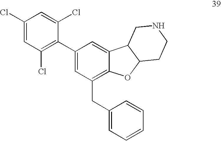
C1(Cl)=CC(Cl)=C(C2=CC(CC3=CC=CC=C3)=C3C(=C2)C2C(O3)CCNC2)C(Cl)=C1
